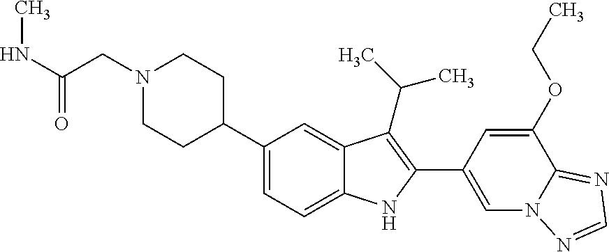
C1(C2CCN(CC(=O)NC)CC2)=CC=C2C(=C1)C(C(C)C)=C(C1=CN3C(=NC=N3)C(OCC)=C1)N2
